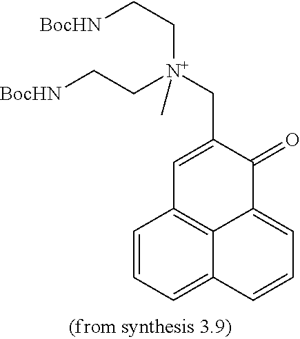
C1=CC=C2C3=C1C=C(C[N+](CC[BocHN])(CC[BocHN])C)C(=O)C3=CC=C2
